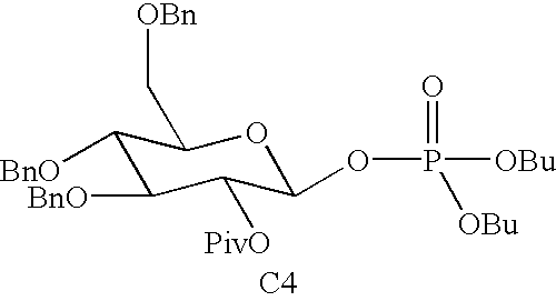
C1([BnO])C([BnO])C([PivO])C(OP(=O)([OBu])[OBu])OC1C[OBn].[C4]
